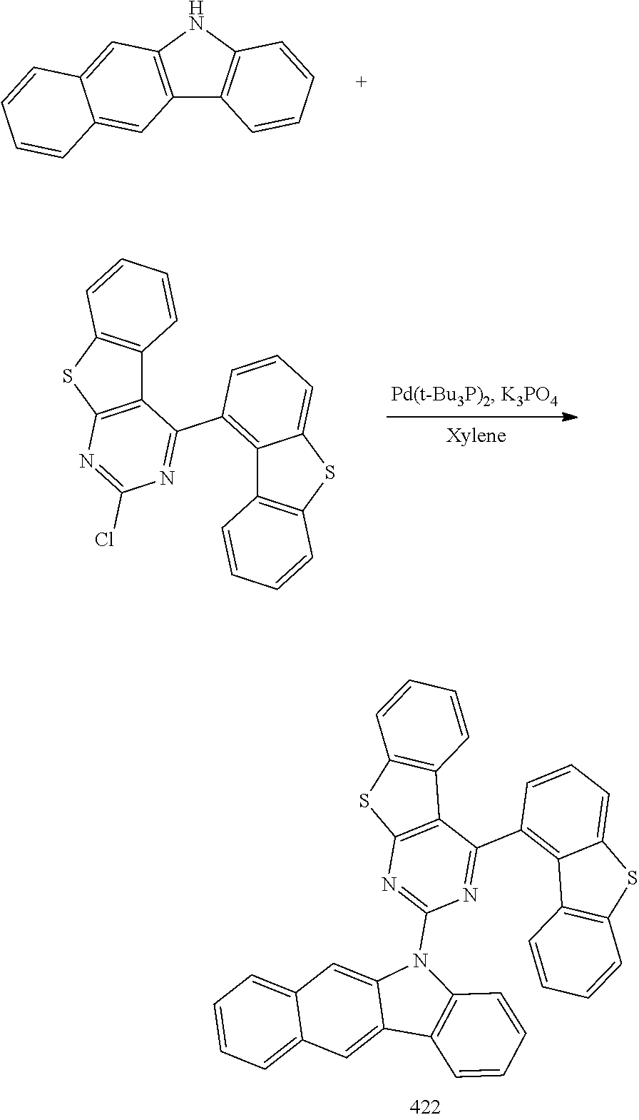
C12=C(NC3=C1C=CC=C3)C=C1C(=C2)C=CC=C1.C12=C(SC3=C1C=CC=C3)N=C(Cl)N=C2C1=C2C(=CC=C1)SC1=C2C=CC=C1.C12=CC3=CC=CC=C3C=C1N(C1=NC3=C(C4=C(S3)C=CC=C4)C(C3=C4C(=CC=C3)SC3=C4C=CC=C3)=N1)C1=C2C=CC=C1
